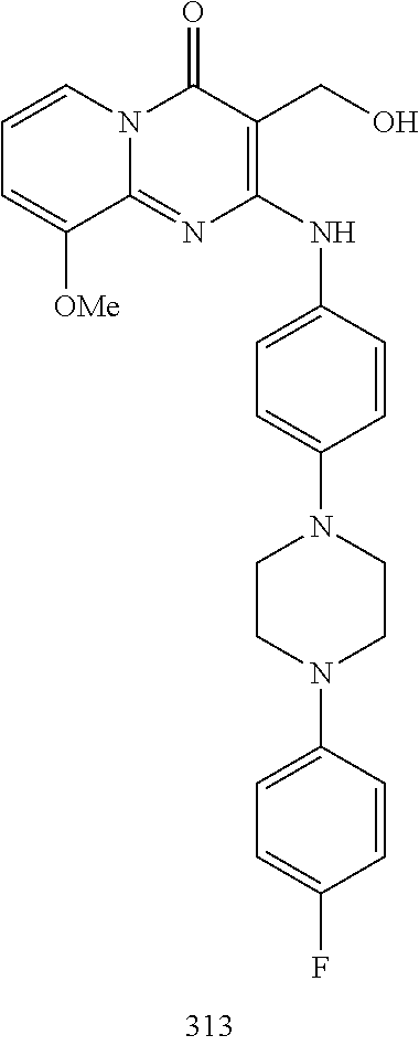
C1=CC=C([OMe])C2=NC(NC3=CC=C(N4CCN(C5=CC=C(F)C=C5)CC4)C=C3)=C(CO)C(=O)N12
